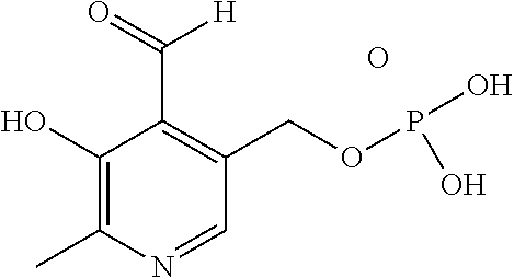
C1(O)=C(C)N=CC(COP(O)O)=C1C(=O)[H].O
